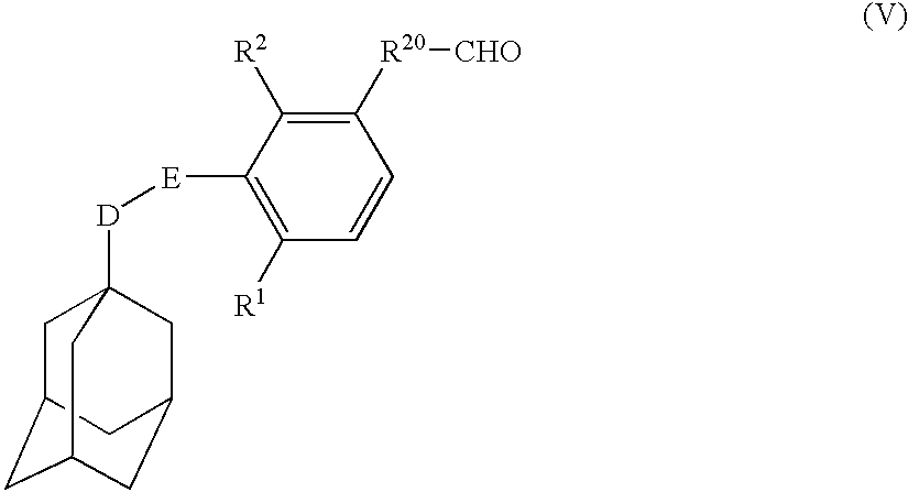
[D]([E]C1=C([R1])C=CC([R20][CHO])=C1[R2])C12CC3CC(CC(C1)C3)C2
